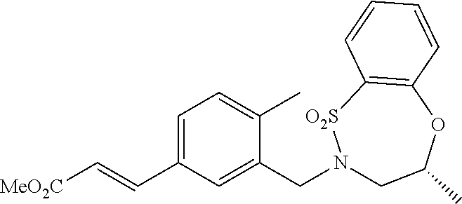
[MeO2C]C=CC1=CC=C(C)C(CN2CC(C)OC3=C([O2S]2)C=CC=C3)=C1
